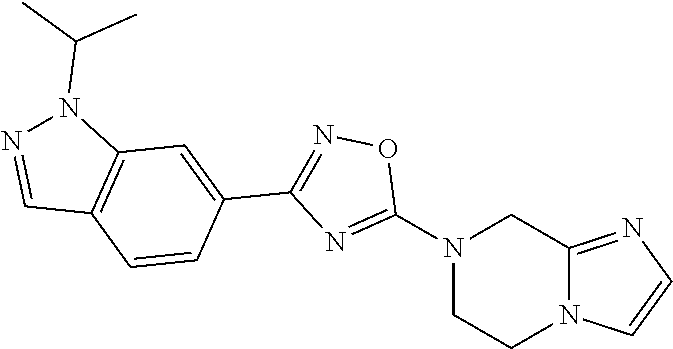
N1(C2=NC(C3=CC4=C(C=C3)C=NN4C(C)C)=NO2)CCN2C(=NC=C2)C1
